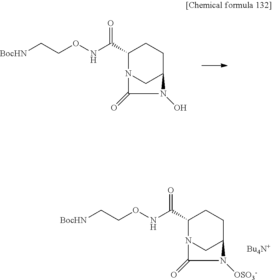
C1C(C(=O)NOCC[BocHN])N2CC(C1)N(O)C2=O.C1C(C(=O)NOCC[BocHN])N2CC(C1)N([OSO3-])C2=O.[Bu4N+]
